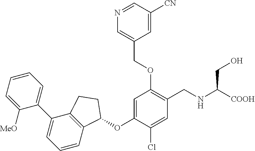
C1([MeO])=CC=CC=C1C1=CC=CC2=C1CCC2OC1=CC(OCC2=CN=CC([CN])=C2)=C(CNC(CO)[COOH])C=C1Cl
